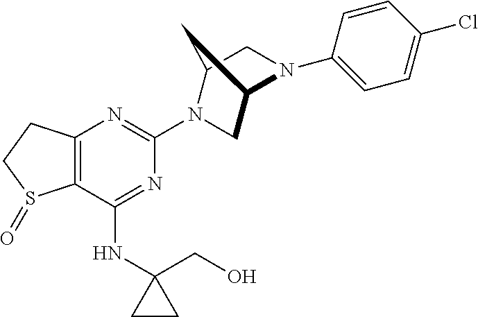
C12=C(C(NC3(CO)CC3)=NC(N3C4CN(C5=CC=C(Cl)C=C5)C(C3)C4)=N1)S(=O)CC2
